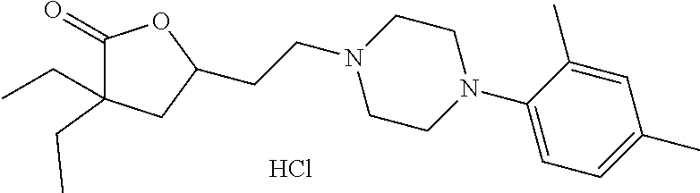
C1(=O)C(CC)(CC)CC(CCN2CCN(C3=CC=C(C)C=C3C)CC2)O1.Cl
